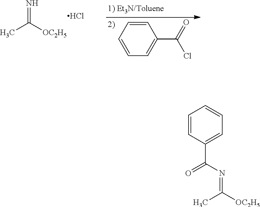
CC([OC2H5])=N.Cl.C1=CC=CC=C1C(=O)Cl.CC([OC2H5])=NC(C1=CC=CC=C1)=O
